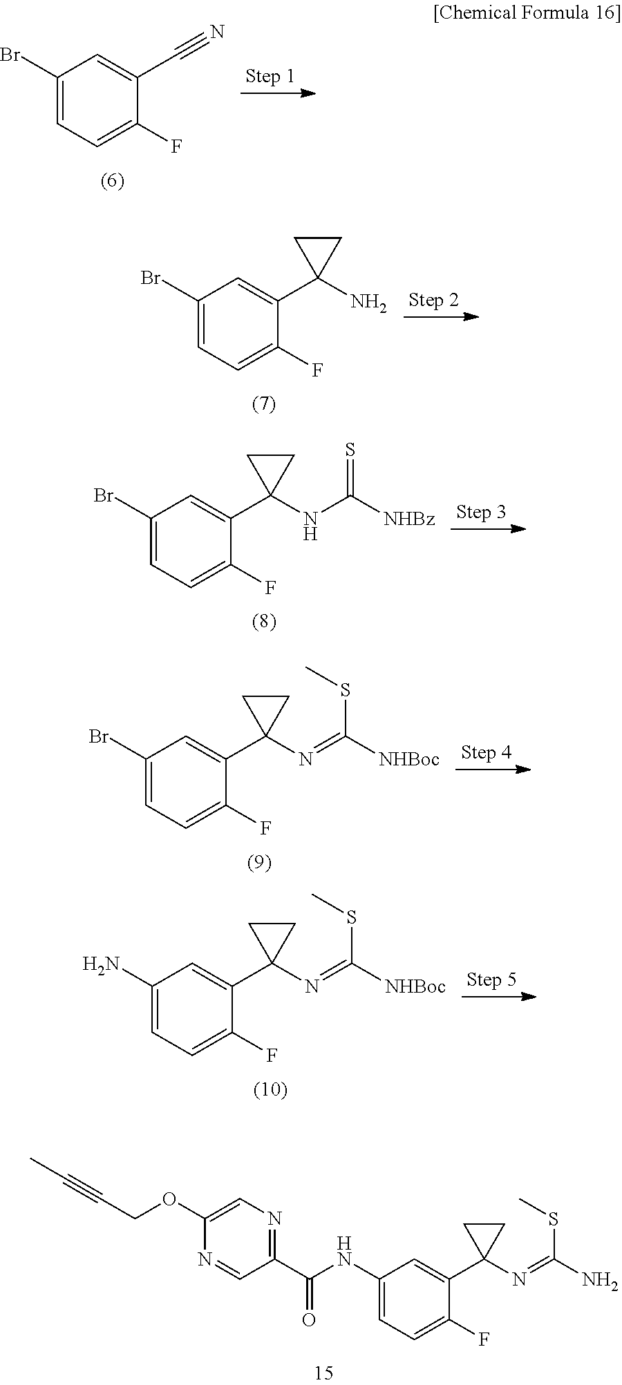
C1(Br)=CC=C(F)C(C#N)=C1.C1(Br)=CC=C(F)C(C2(N)CC2)=C1.C1(Br)=CC=C(F)C(C2(NC([NHBz])=S)CC2)=C1.C1(Br)=CC=C(F)C(C2(N=C([NHBoc])SC)CC2)=C1.C1(N)=CC=C(F)C(C2(N=C([NHBoc])SC)CC2)=C1.CC#CCOC1=CN=C(C(NC2=CC=C(F)C(C3(N=C(SC)N)CC3)=C2)=O)C=N1
